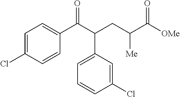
C1=C(Cl)C=CC(C(C(CC(C([OMe])=O)[Me])C2=CC=CC(Cl)=C2)=O)=C1
